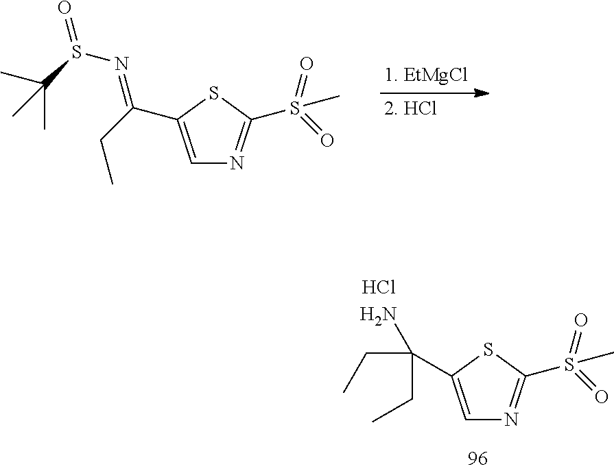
C1=C(C(CC)=NS(C(C)(C)C)=O)SC(S(=O)(=O)C)=N1.C1=C(C(CC)(CC)N)SC(S(=O)(=O)C)=N1.Cl
